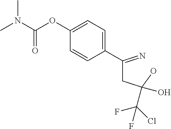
O(C1=CC=C(C(CC(O)(O)C(Cl)(F)F)=N)C=C1)C(N(C)C)=O
